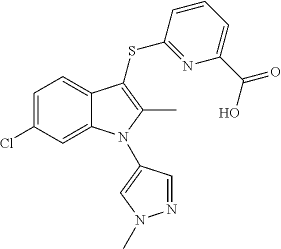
C1=C(Cl)C=C2C(=C1)C(SC1=NC(C(O)=O)=CC=C1)=C(C)N2C1=CN(C)N=C1
